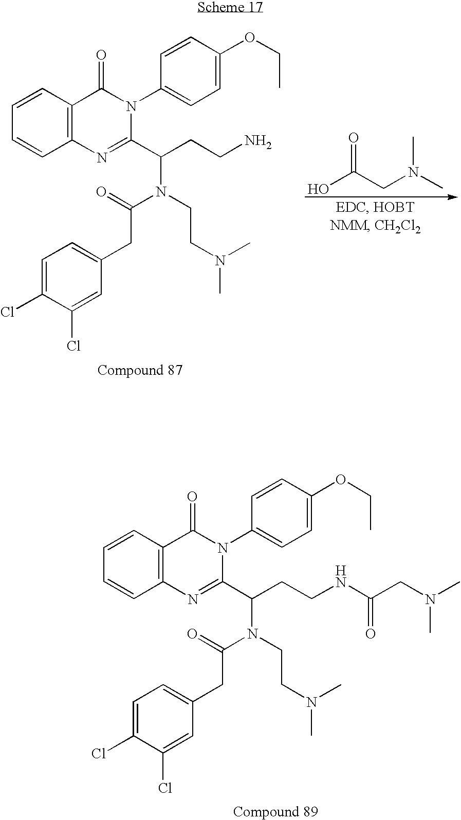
C1=CC2=C(C=C1)N=C(C(CCN)N(CCN(C)C)C(=O)CC1=CC=C(Cl)C(Cl)=C1)N(C1=CC=C(OCC)C=C1)C2=O.OC(CN(C)C)=O.C1=CC2=C(C=C1)N=C(C(CCNC(CN(C)C)=O)N(CCN(C)C)C(=O)CC1=CC=C(Cl)C(Cl)=C1)N(C1=CC=C(OCC)C=C1)C2=O
